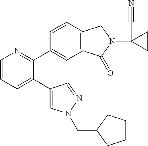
C1=CC=C(C2=CN(CC3CCCC3)N=C2)C(C2=CC3=C(C=C2)CN(C2(C#N)CC2)C3=O)=N1
